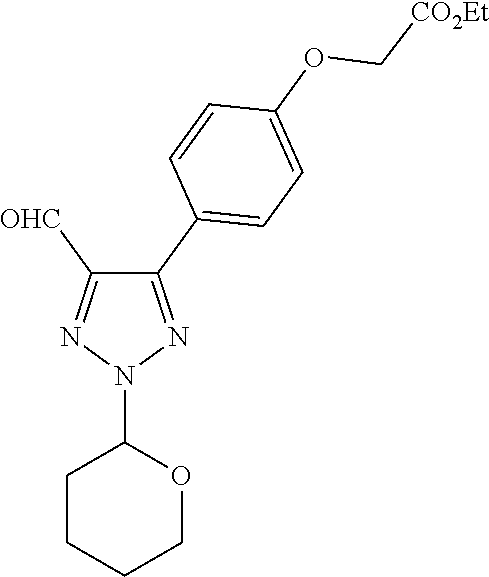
N1(C2CCCCO2)N=C(C2=CC=C(OC[CO2Et])C=C2)C([OHC])=N1
